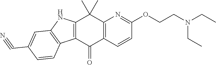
C12=C(C(=O)C3=C(C1(C)C)N=C(OCCN(CC)CC)C=C3)C1=C(N2)C=C(C#N)C=C1
